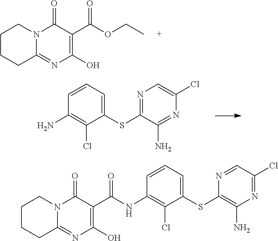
C1CCC2=NC(O)=C(C(=O)NC3=C(Cl)C(SC4=C(N)N=C(Cl)C=N4)=CC=C3)C(=O)N2C1.C1CCC2=NC(O)=C(C(=O)OCC)C(=O)N2C1.C1=CC=C(SC2=NC=C(Cl)N=C2N)C(Cl)=C1N
